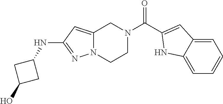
C1=C2CN(C(C3=CC4=CC=CC=C4N3)=O)CCN2N=C1NC1CC(O)C1
